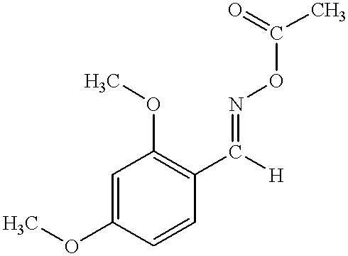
C1=CC(C([H])=NOC(C)=O)=C(OC)C=C1OC
